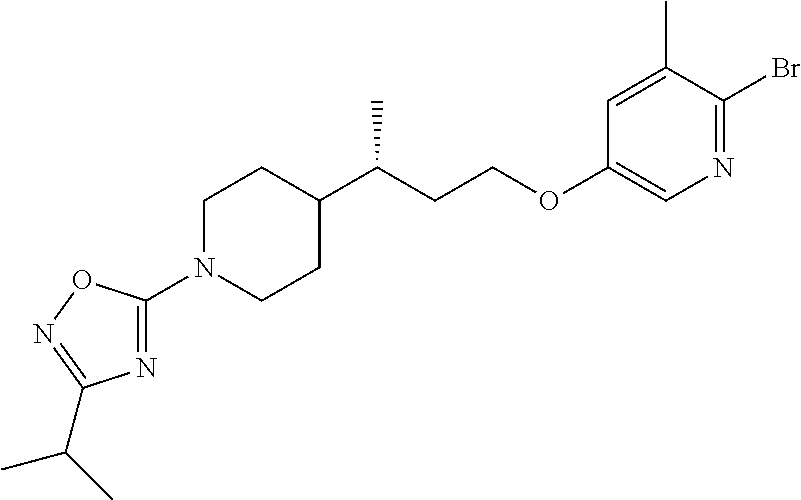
C1(OCCC(C2CCN(C3=NC(C(C)C)=NO3)CC2)C)=CN=C(Br)C(C)=C1
